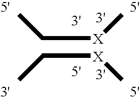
C([X]C)C.C([X]C)C
